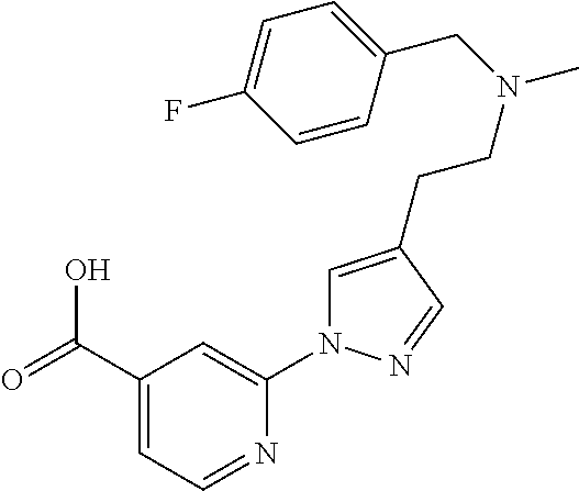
C1(C(=O)O)=CC=NC(N2C=C(CCN(C)CC3=CC=C(F)C=C3)C=N2)=C1
